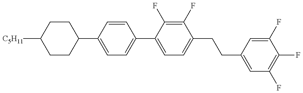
C1(C2=CC=C(C3=CC=C(CCC4=CC(F)=C(F)C(F)=C4)C(F)=C3F)C=C2)CCC([C5H11])CC1
